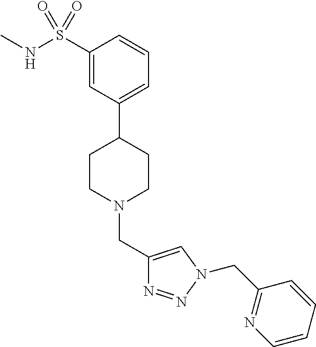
C1(S(NC)(=O)=O)=CC(C2CCN(CC3=CN(CC4=NC=CC=C4)N=N3)CC2)=CC=C1
